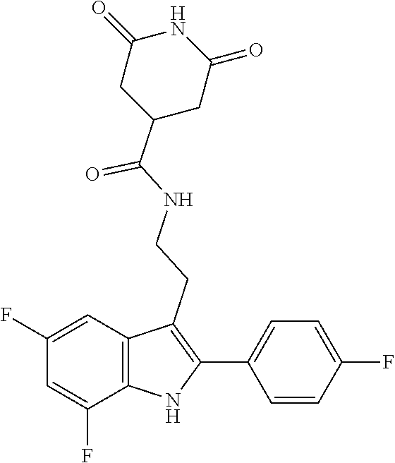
C1C(=O)NC(=O)CC1C(NCCC1=C(C2=CC=C(F)C=C2)NC2=C1C=C(F)C=C2F)=O
